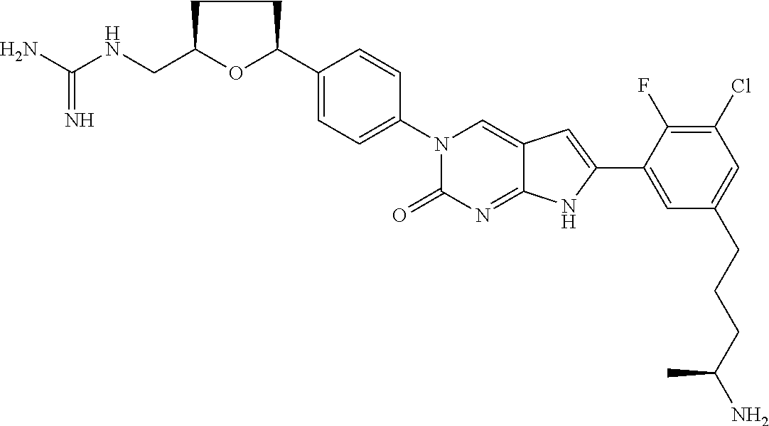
N(CC1OC(C2=CC=C(N3C(=O)N=C4C(=C3)C=C(C3=CC(CCCC(N)C)=CC(Cl)=C3F)N4)C=C2)CC1)C(N)=N
